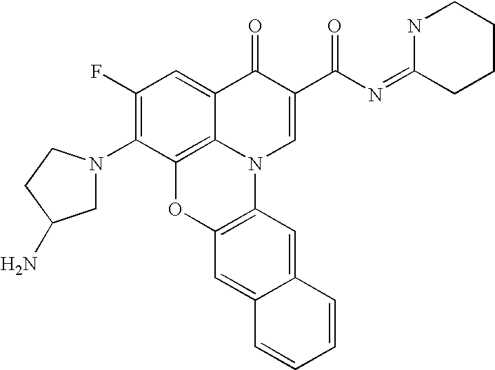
C1(F)=C(N2CC(N)CC2)C2=C3C(=C1)C(=O)C(C(N=C1CCCCN1)=O)=CN3C1=C(O2)C=C2C(=C1)C=CC=C2
